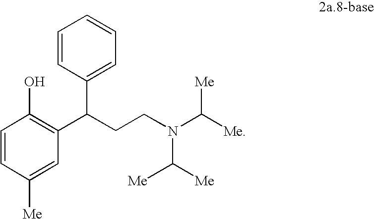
C1=CC([Me])=CC(C(CCN(C([Me])[Me])C([Me])[Me])C2=CC=CC=C2)=C1O
